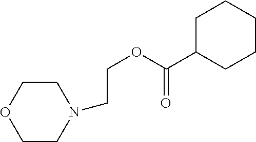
C1CN(CCOC(C2CCCCC2)=O)CCO1
